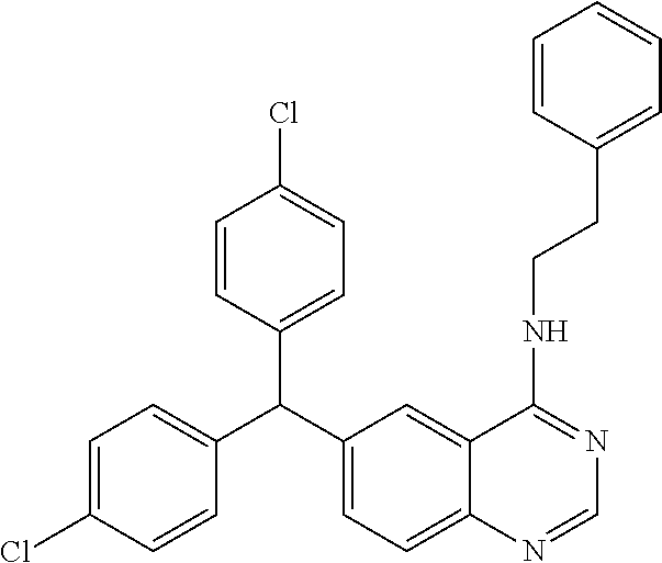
C1=CC(C(C2=CC=C(Cl)C=C2)C2=CC=C3C(=C2)C(NCCC2=CC=CC=C2)=NC=N3)=CC=C1Cl
